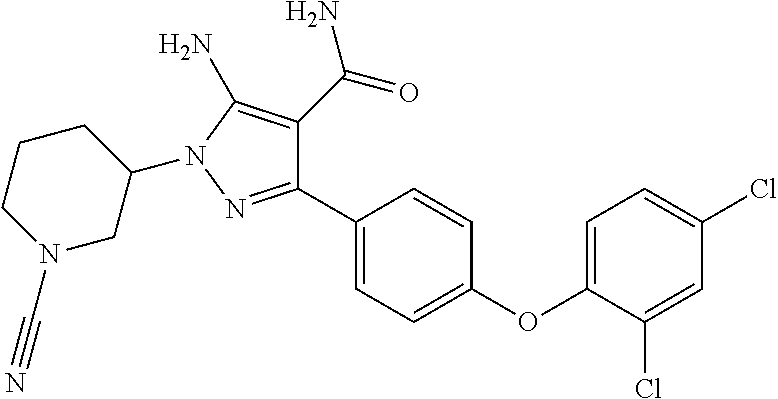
C1(C2=CC=C(OC3=CC=C(Cl)C=C3Cl)C=C2)=NN(C2CCCN(C#N)C2)C(N)=C1C(=O)N
